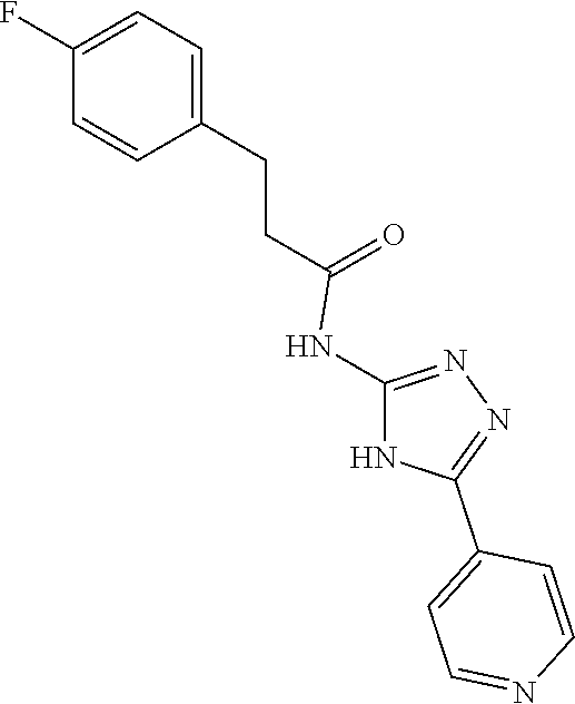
C1=C(CCC(=O)NC2=NN=C(C3=CC=NC=C3)N2)C=CC(F)=C1
